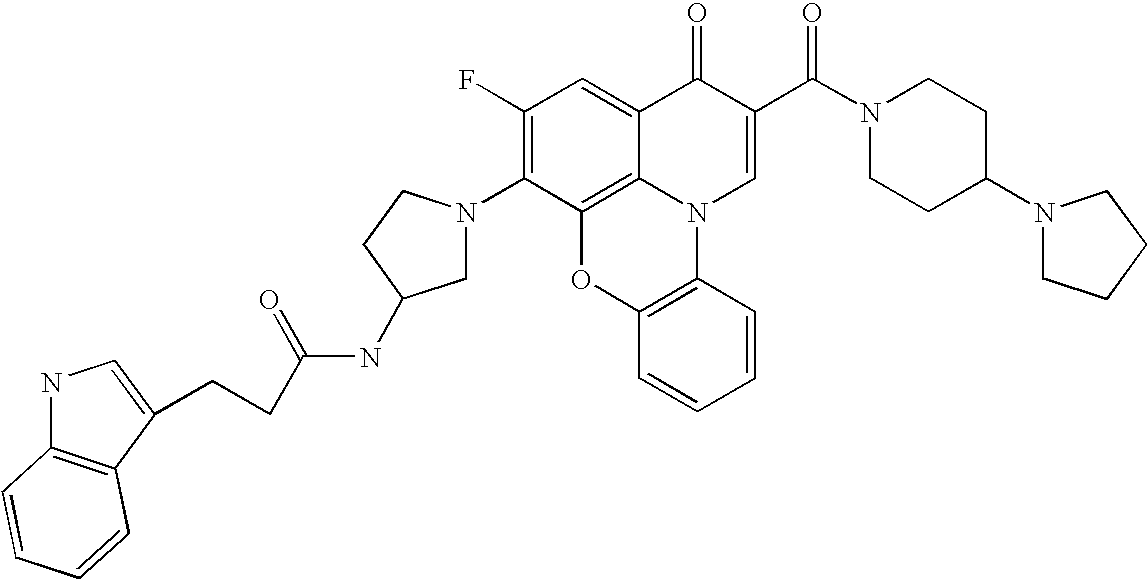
C1(F)=C(N2CC(NC(CCC3=CNC4=C3C=CC=C4)=O)CC2)C2=C3C(=C1)C(=O)C(C(N1CCC(N4CCCC4)CC1)=O)=CN3C1=C(O2)C=CC=C1
